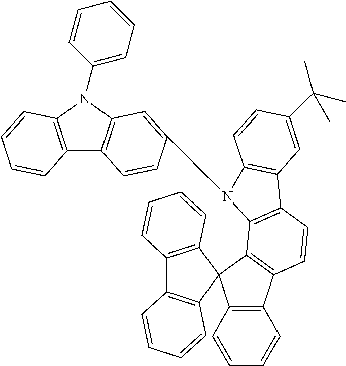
C1=CC(N2C3=C(C4=C2C=CC=C4)C=CC(N2C4=C(C=CC5=C4C4(C6=C(C7=C4C=CC=C7)C=CC=C6)C4=C5C=CC=C4)C4=C2C=CC(C(C)(C)C)=C4)=C3)=CC=C1
